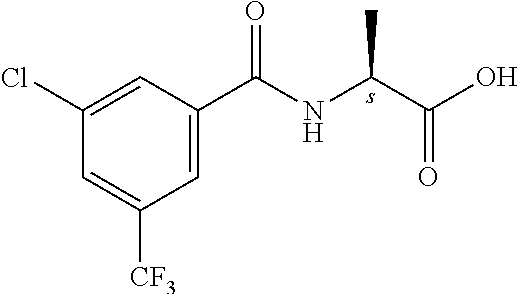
C1=C([CF3])C=C(C(=O)NC(C)C(O)=O)C=C1Cl
